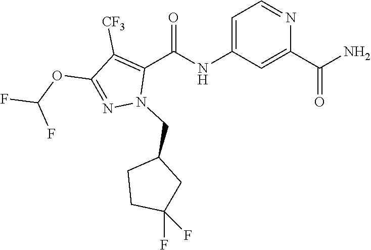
C1(OC(F)F)=NN(CC2CCC(F)(F)C2)C(C(=O)NC2=CC=NC(C(=O)N)=C2)=C1[CF3]
